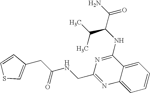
C12=CC=CC=C1C(NC(C(C)C)C(N)=O)=NC(CNC(CC1=CSC=C1)=O)=N2
